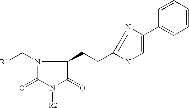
N1(C[R1])C(=O)N([R2])C(=O)C1CCC1=NC(C2=CC=CC=C2)=CN1
